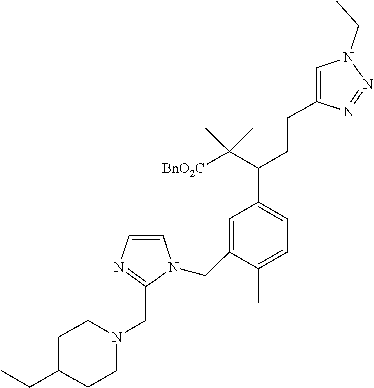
C1=C(CN2C=CN=C2CN2CCC(CC)CC2)C(C)=CC=C1C(C([BnO2C])(C)C)CCC1=CN(CC)N=N1
